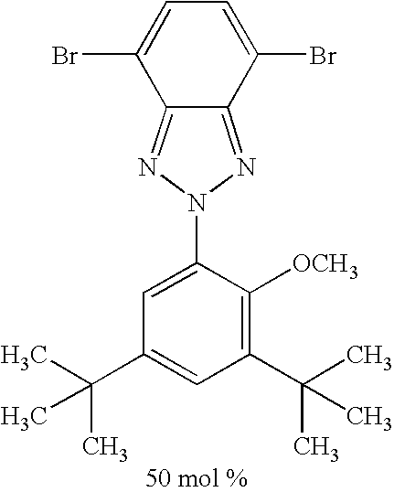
C12=NN(C3=CC(C(C)(C)C)=CC(C(C)(C)C)=C3[OCH3])N=C1C(Br)=CC=C2Br
